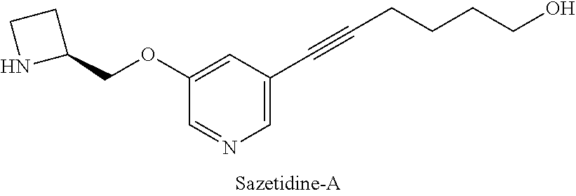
C1=C(C#CCCCCO)C=C(OCC2CCN2)C=N1
